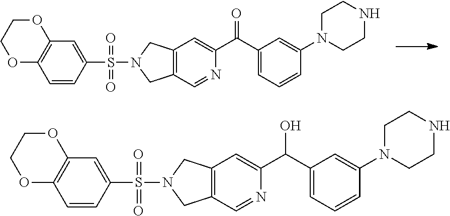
C12=C(C=CC(S(N3CC4=C(C3)C=C(C(C3=CC=CC(N5CCNCC5)=C3)=O)N=C4)(=O)=O)=C1)OCCO2.C12=C(C=CC(S(N3CC4=C(C3)C=C(C(C3=CC=CC(N5CCNCC5)=C3)O)N=C4)(=O)=O)=C1)OCCO2
